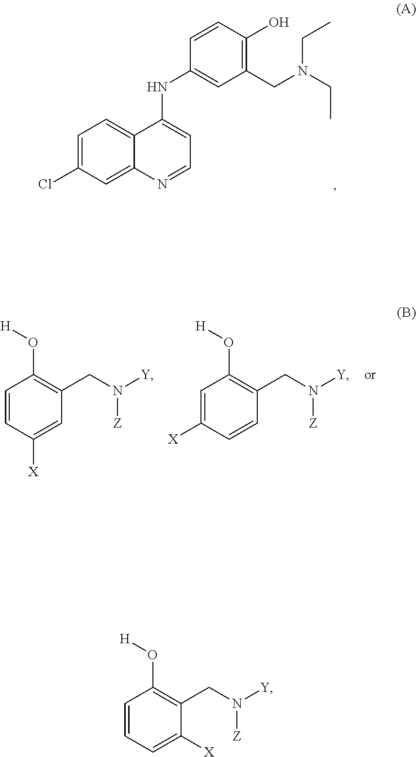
C1=C(Cl)C=C2C(=C1)C(NC1=CC(CN(CC)CC)=C(O)C=C1)=CC=N2.C1=CC([X])=CC(CN([Y])[Z])=C1O[H].C1=C([X])C=CC(CN([Y])[Z])=C1O[H].C1=CC=C([X])C(CN([Y])[Z])=C1O[H]
